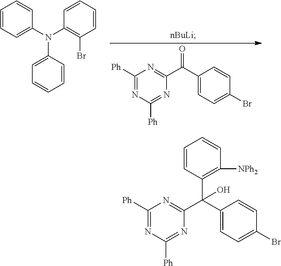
C1=CC=C(N(C2=C(Br)C=CC=C2)C2=CC=CC=C2)C=C1.C1([Ph])=NC([Ph])=NC(C(C2=CC=C(Br)C=C2)=O)=N1.C1([Ph])=NC([Ph])=NC(C(C2=CC=C(Br)C=C2)(C2=C([NPh2])C=CC=C2)O)=N1
